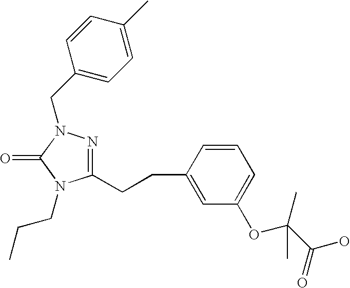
C1(CCC2=CC(OC(C(=O)O)(C)C)=CC=C2)=NN(CC2=CC=C(C)C=C2)C(=O)N1CCC
